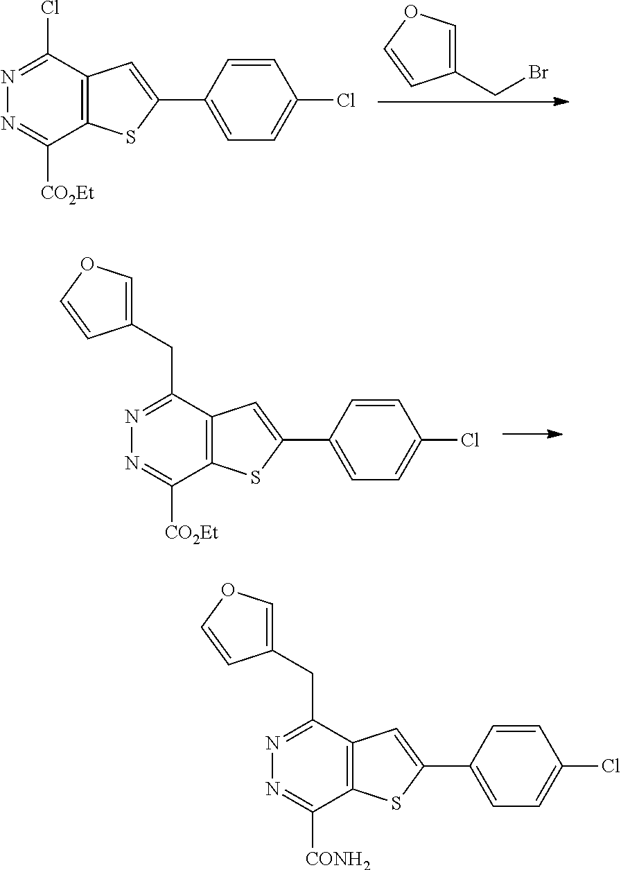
N1=C(Cl)C2=C(C([CO2Et])=N1)SC(C1=CC=C(Cl)C=C1)=C2.C1(CBr)=COC=C1.N1=C(CC2=COC=C2)C2=C(C([CO2Et])=N1)SC(C1=CC=C(Cl)C=C1)=C2.N1=C(CC2=COC=C2)C2=C(C([CONH2])=N1)SC(C1=CC=C(Cl)C=C1)=C2
